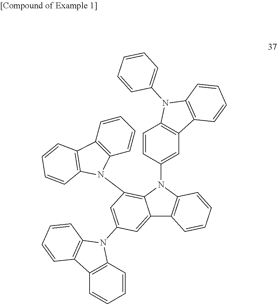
C1=CC(N2C3=C(N4C5=C(C6=C4C=CC=C6)C=CC=C5)C=C(N4C5=C(C=CC=C5)C5=C4C=CC=C5)C=C3C3=C2C=CC=C3)=CC2=C1N(C1=CC=CC=C1)C1=C2C=CC=C1
